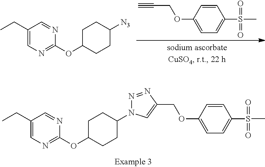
CCC1=CN=C(OC2CCC(N3N=NC(COC4=CC=C(S(C)(=O)=O)C=C4)=C3)CC2)N=C1.C#CCOC1=CC=C(S(C)(=O)=O)C=C1.C1([N3])CCC(OC2=NC=C(CC)C=N2)CC1
